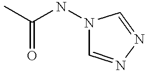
CC(NN1C=NN=C1)=O
